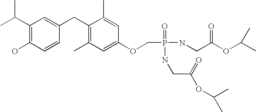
CC(C1=C(O)C=CC(CC2=C(C)C=C(OCP(=O)(NCC(=O)OC(C)C)NCC(OC(C)C)=O)C=C2C)=C1)C
